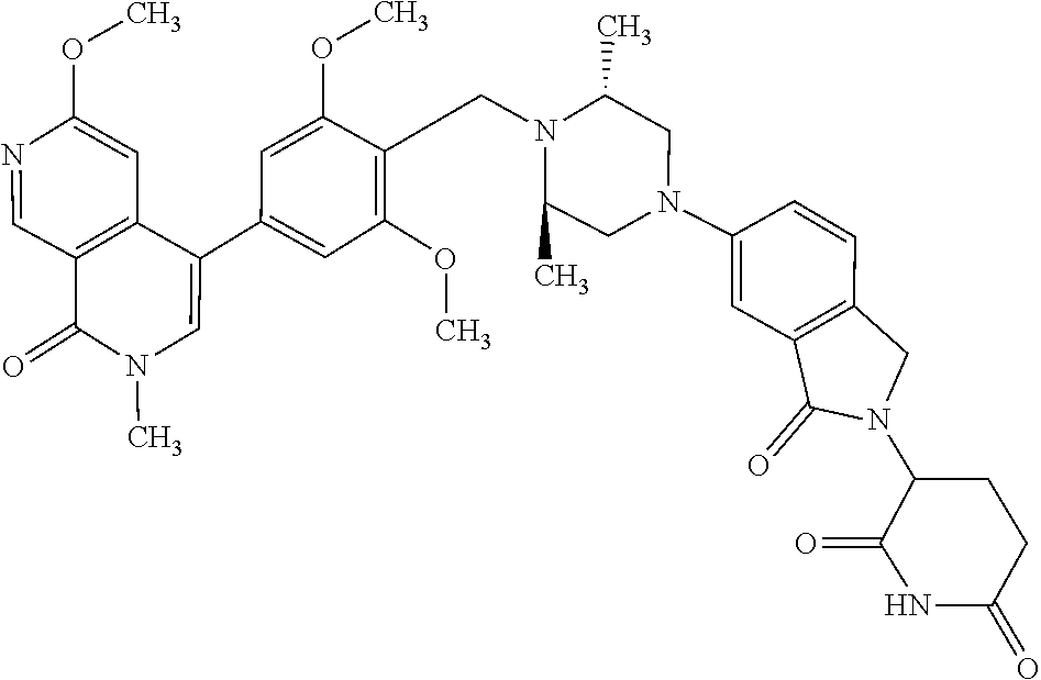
C1(N2CC3=C(C=C(N4CC(C)N(CC5=C(OC)C=C(C6=CN(C)C(=O)C7=C6C=C(OC)N=C7)C=C5OC)C(C)C4)C=C3)C2=O)C(=O)NC(=O)CC1
